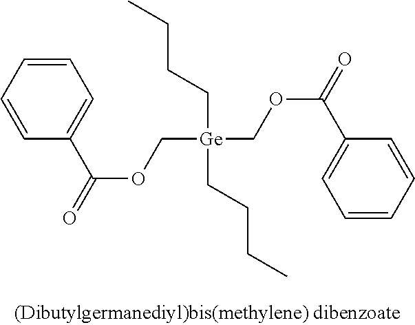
C(CCC)[Ge](CCCC)(COC(=O)C1=CC=CC=C1)COC(=O)C1=CC=CC=C1
